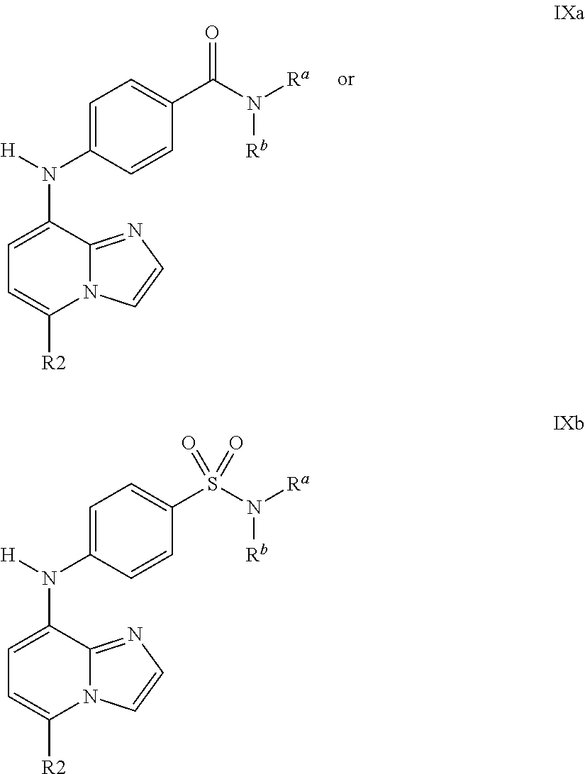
C1(N([H])C2=CC=C([R2])N3C2=NC=C3)=CC=C(S(N([Rb])[Ra])(=O)=O)C=C1.C1(N([H])C2=CC=C([R2])N3C2=NC=C3)=CC=C(C(N([Rb])[Ra])=O)C=C1
